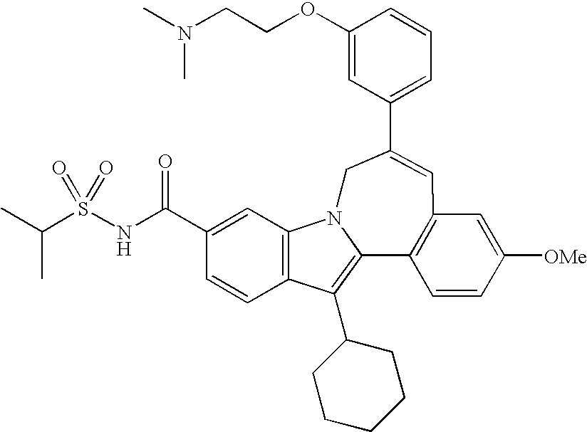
C1(OCCN(C)C)=CC(C2=CC3=C(C4=C(C5CCCCC5)C5=C(C=C(C(NS(C(C)C)(=O)=O)=O)C=C5)N4C2)C=CC([OMe])=C3)=CC=C1
